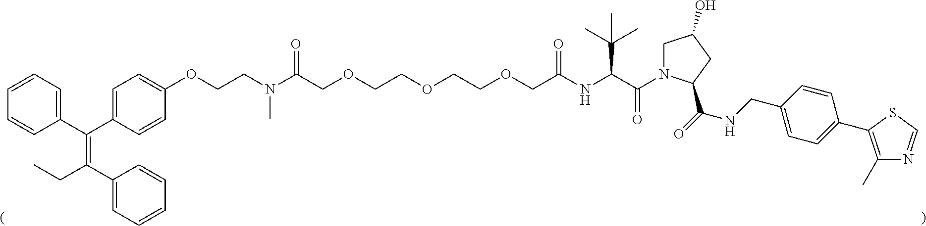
C1=CC=C(C(C2=CC=C(OCCN(C(COCCOCCOCC(=O)NC(C(N3CC(O)CC3C(NCC3=CC=C(C4=C(C)N=CS4)C=C3)=O)=O)C(C)(C)C)=O)C)C=C2)=C(C2=CC=CC=C2)CC)C=C1
